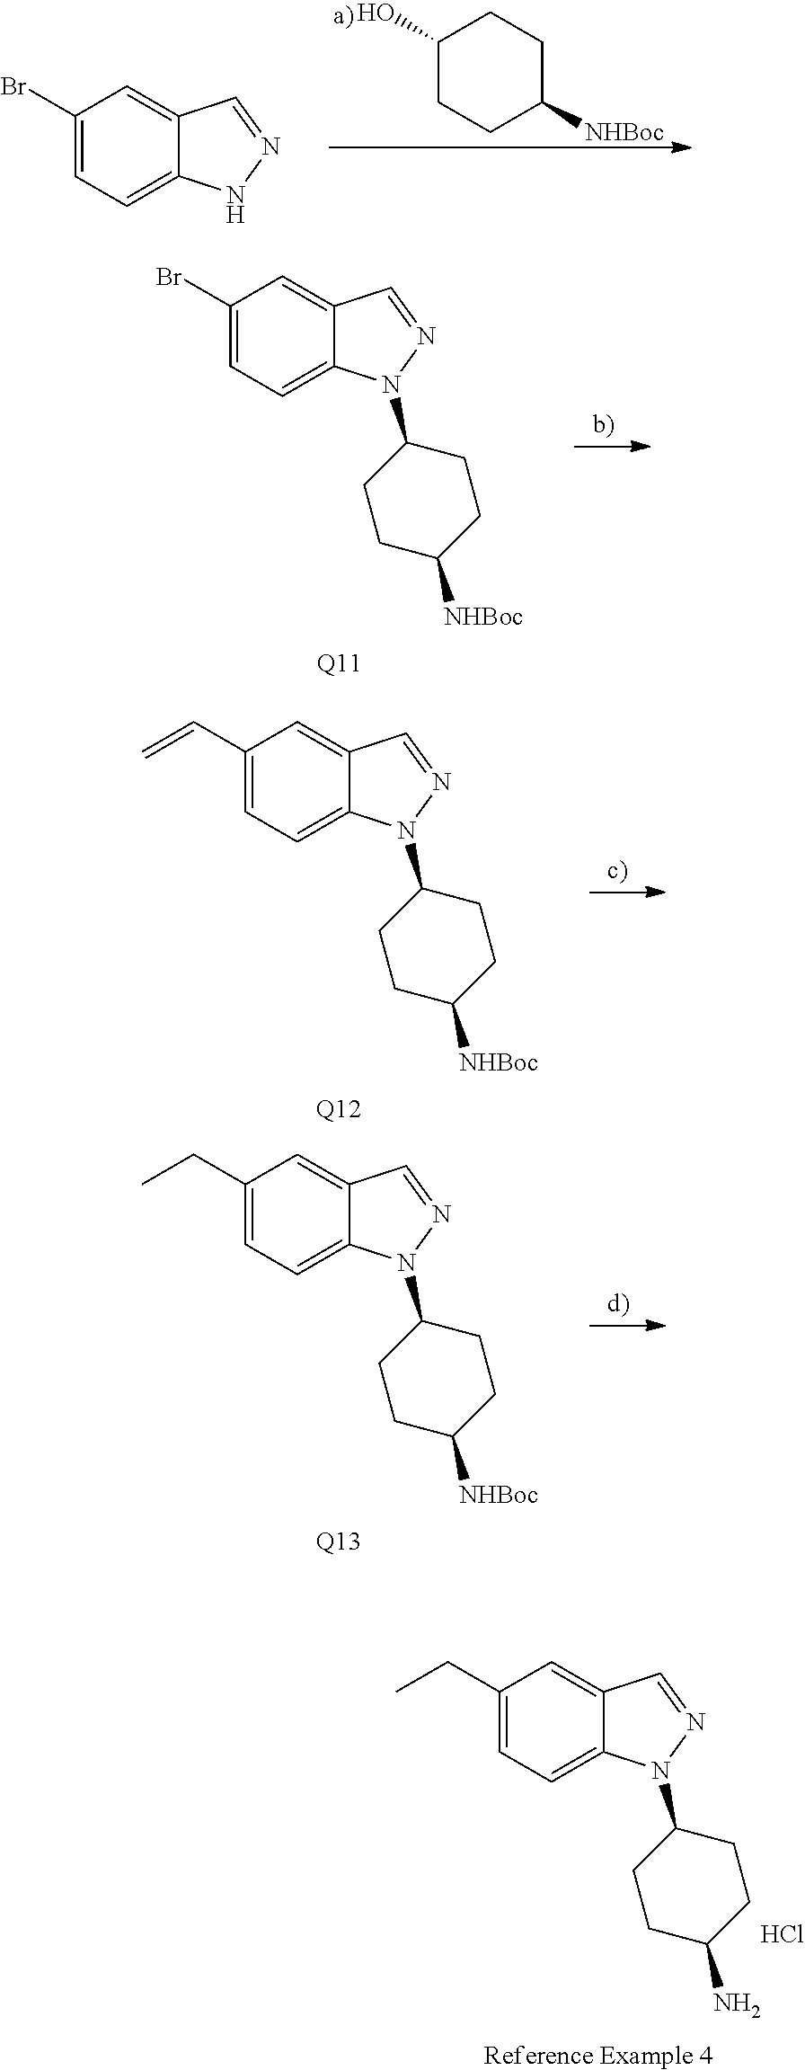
C1(Br)=CC=C2C(=C1)C=NN2.C1(O)CCC([NHBoc])CC1.C1(Br)=CC=C2C(=C1)C=NN2C1CCC([NHBoc])CC1.[Q11].C1(C=C)=CC=C2C(=C1)C=NN2C1CCC([NHBoc])CC1.[Q12].C1(CC)=CC=C2C(=C1)C=NN2C1CCC([NHBoc])CC1.[Q13].C1(CC)=CC=C2C(=C1)C=NN2C1CCC(N)CC1.[Reference Example 4].Cl
